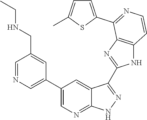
C1=NC=C(C2=CN=C3C(=C2)C(C2=NC4=C(N2)C=CN=C4C2=CC=C(C)S2)=NN3)C=C1CNCC
